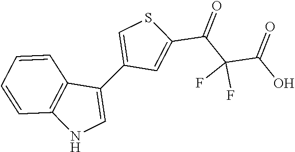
C1=CC=CC2=C1NC=C2C1=CSC(C(C(C(O)=O)(F)F)=O)=C1
